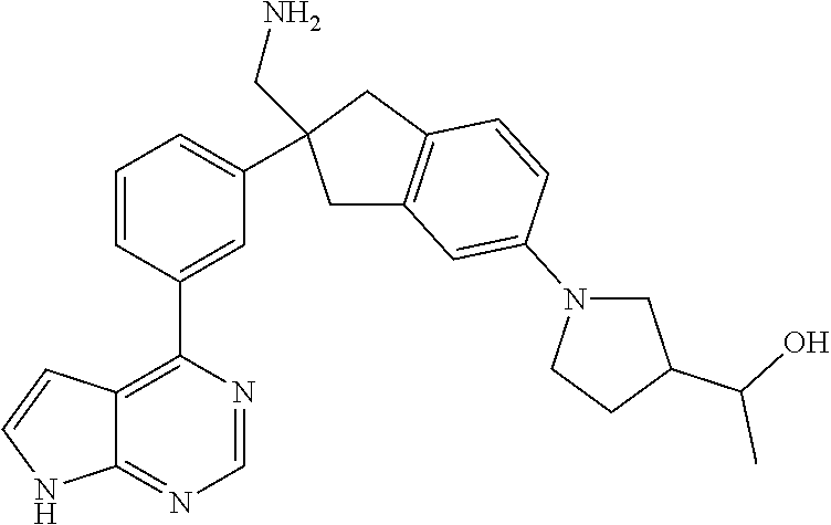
C12=C(C3=CC(C4(CN)CC5=C(C4)C=CC(N4CC(C(O)C)CC4)=C5)=CC=C3)N=CN=C1NC=C2
